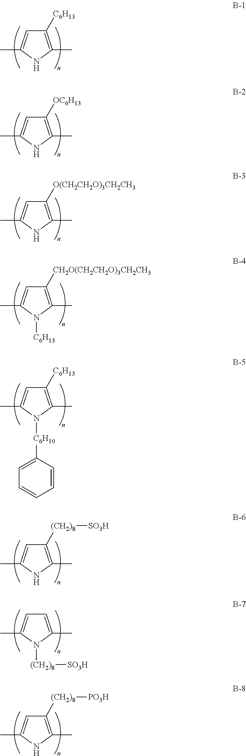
C1([C6H13])=C(C)NC(C)=C1.C1([OC6H13])=C(C)NC(C)=C1.C1([O(CH2CH2O)3CH2CH3])=C(C)NC(C)=C1.C1([CH2O(CH2CH2O)3CH2CH3])=C(C)N([C6H13])C(C)=C1.C1([C6H13])=C(C)N([C6H10]C2=CC=CC=C2)C(C)=C1.C1([(CH2)8][SO3H])=C(C)NC(C)=C1.C1=C(C)N([(CH2)8][SO3H])C(C)=C1.C1([(CH2)8][PO3H])=C(C)NC(C)=C1
